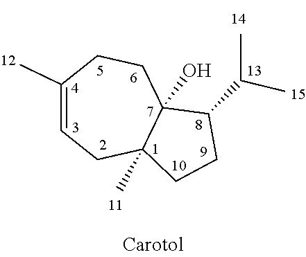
C1(C)=CCC2(C)C(O)(CC1)C(C(C)C)CC2
